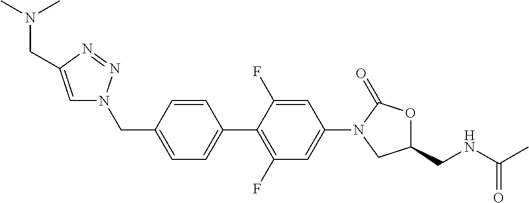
C1(CN2C=C(CN(C)C)N=N2)=CC=C(C2=C(F)C=C(N3CC(CNC(C)=O)OC3=O)C=C2F)C=C1
